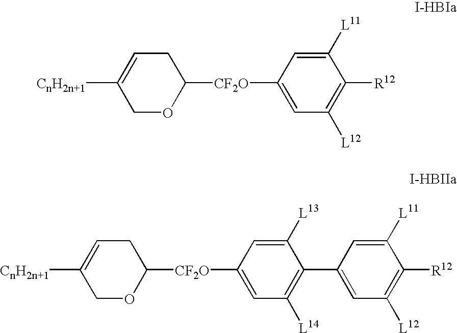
C1OC([CF2O]C2=CC([L12])=C([R12])C([L11])=C2)CC=C1[CnH2n+1].C1OC([CF2O]C2=CC([L14])=C(C3=CC([L12])=C([R12])C([L11])=C3)C([L13])=C2)CC=C1[CnH2n+1]
